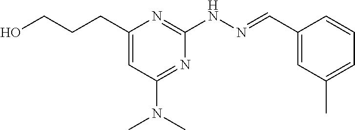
OCCCC1=CC(N(C)C)=NC(NN=CC2=CC(C)=CC=C2)=N1
